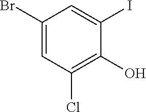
C1(Br)=CC(Cl)=C(O)C(I)=C1
